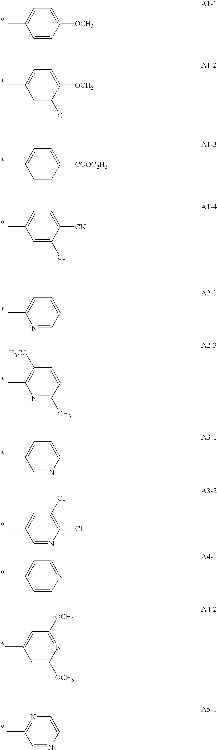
C1=C(Cl)C([OCH3])=CC=C1C.C1=CC([COOC2H5])=CC=C1C.C1=C(Cl)C([CN])=CC=C1C.N1=CC=CC=C1C.N1=C(C)C=CC([H3CO])=C1C.C1=NC=CC=C1C.C1=NC(Cl)=C(Cl)C=C1C.C1=CN=CC=C1C.C1=CC([OCH3])=CC=C1C.C1=CN=CC(C)=N1.C1=C([OCH3])N=C([OCH3])C=C1C
